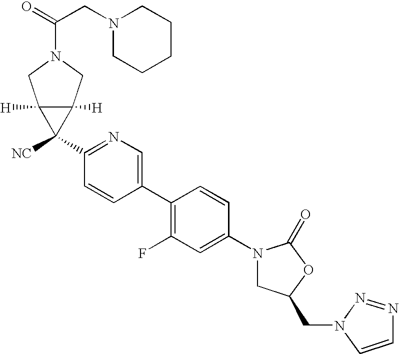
C1(N2CC(CN3N=NC=C3)OC2=O)=CC(F)=C(C2=CN=C(C3([NC])C4([H])C3([H])CN(C(=O)CN3CCCCC3)C4)C=C2)C=C1
